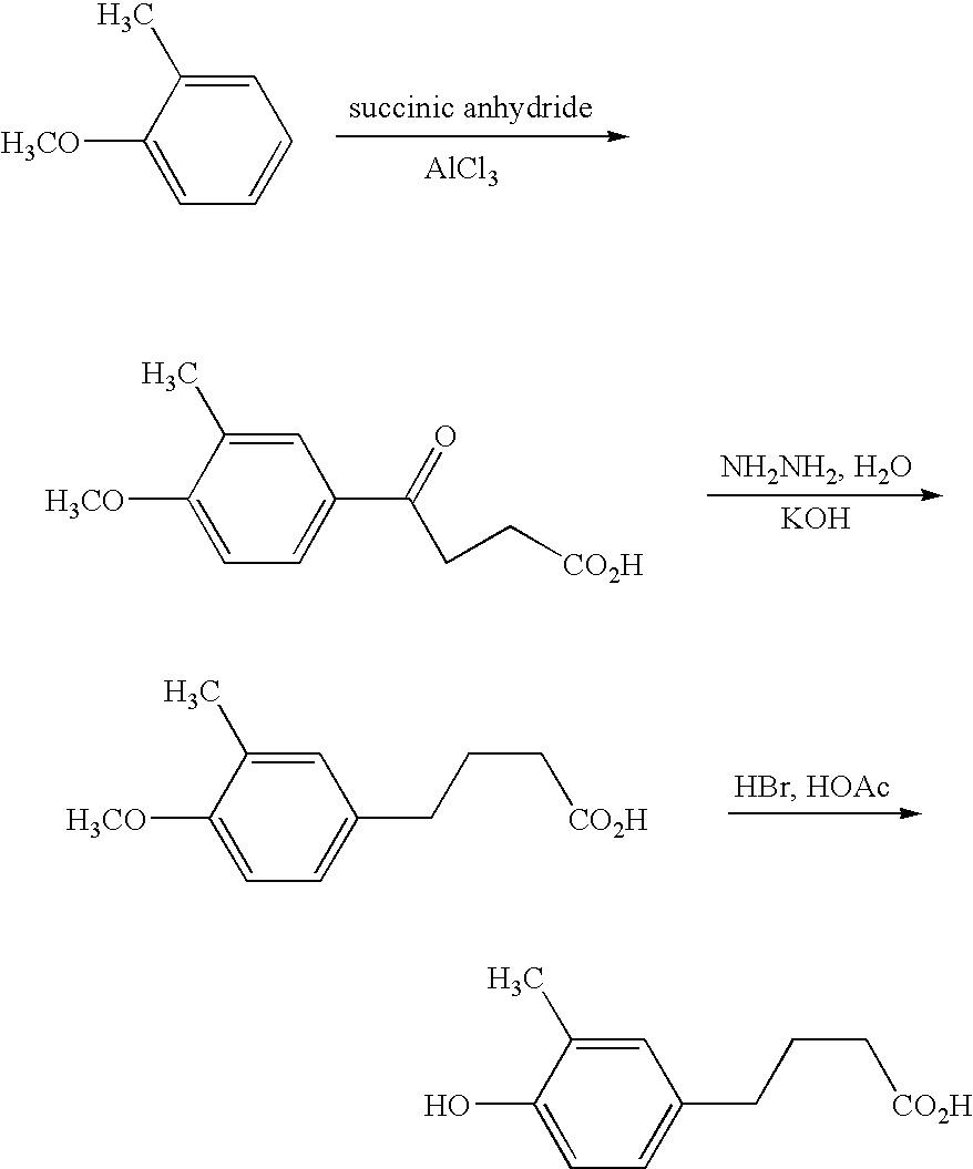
C1=C(C)C([H3CO])=CC=C1.[AlCl3].C1=C(C)C([H3CO])=CC=C1C(=O)CC[CO2H].[KOH].C1=C(C)C([H3CO])=CC=C1CCC[CO2H].C1=C(C)C(O)=CC=C1CCC[CO2H]
